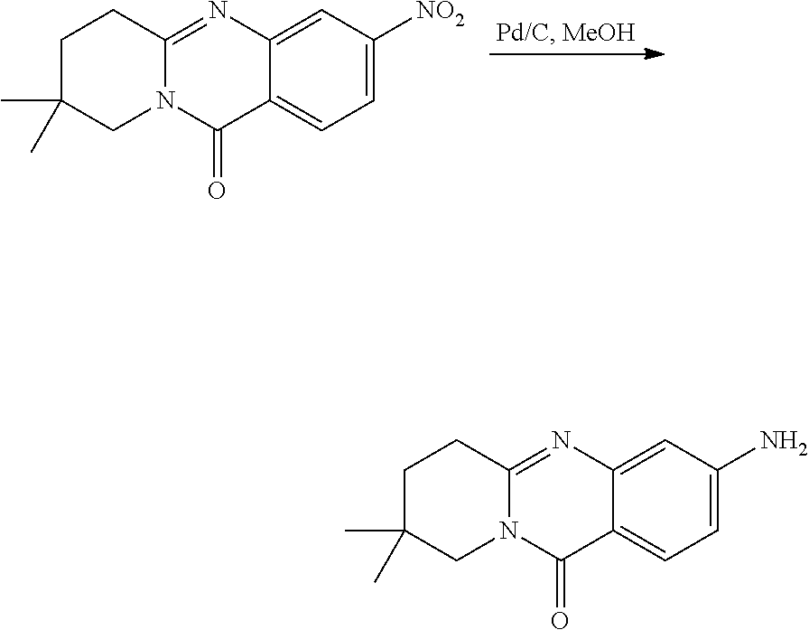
C1C(C)(C)CN2C(=NC3=CC([NO2])=CC=C3C2=O)C1.C1C(C)(C)CN2C(=NC3=CC(N)=CC=C3C2=O)C1
